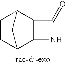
C12C3CCC(C1NC2=O)C3
